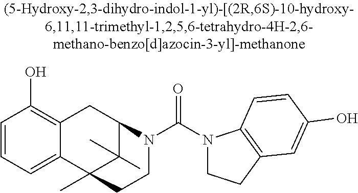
C1=CC=C2C(=C1O)CC1C(C)(C)C2(C)CCN1C(N1CCC2=C1C=CC(O)=C2)=O
